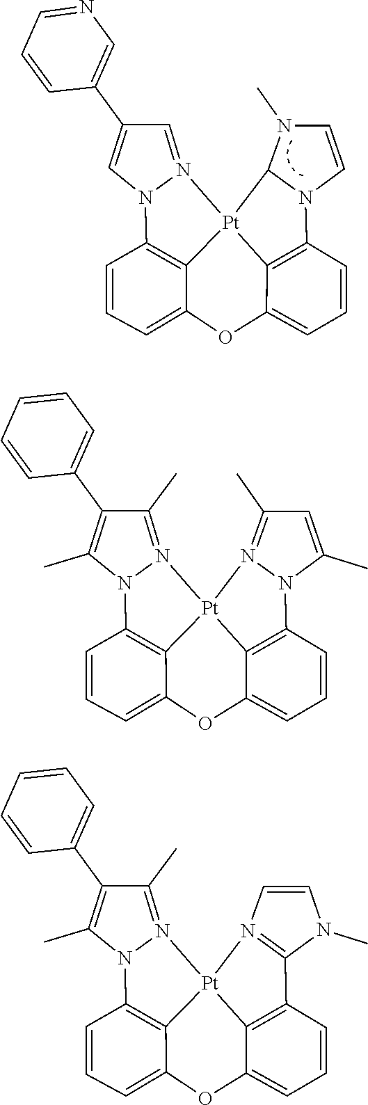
C1=N2N(C=C1C1=CN=CC=C1)C1=C3[Pt]24C2=C(N5C=CN(C)C45)C=CC=C2OC3=CC=C1.C1(C)=N2N(C(C)=C1C1=CC=CC=C1)C1=C3[Pt]24C2=C(N5C(C)=CC(C)=N45)C=CC=C2OC3=CC=C1.C1(C)=N2N(C(C)=C1C1=CC=CC=C1)C1=C3[Pt]24C2=C(C5=N4C=CN5C)C=CC=C2OC3=CC=C1
